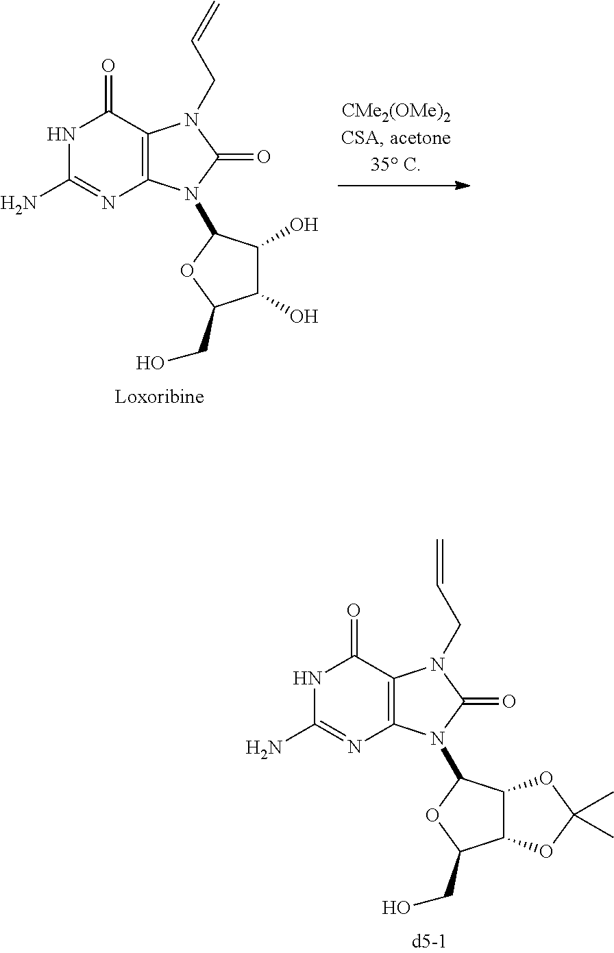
C12=C(N=C(N)NC1=O)N(C1C(O)C(O)C(CO)O1)C(=O)N2CC=C.C12=C(N=C(N)NC1=O)N(C1C3C(C(CO)O1)OC(C)(C)O3)C(=O)N2CC=C
